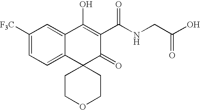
C1([F3C])=CC=C2C(=C1)C(O)=C(C(NCC(O)=O)=O)C(=O)C21CCOCC1
